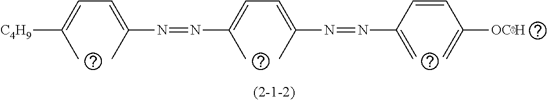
CC(=CC=C(C)N=NC(C)=CC=C(C)N=NC(C=CC(=C)[OC H])=C)[C4H9]
